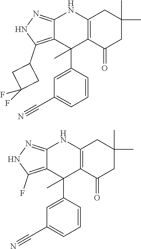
C12=C(C(=O)CC(C)(C)C1)C(C1=CC(C#N)=CC=C1)(C)C1=C(C3CC(F)(F)C3)NN=C1N2.C12=C(C(=O)CC(C)(C)C1)C(C1=CC(C#N)=CC=C1)(C)C1=C(F)NN=C1N2
